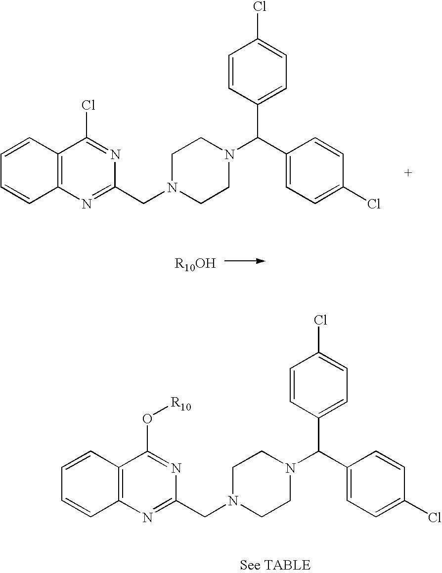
C1=CC2=C(C=C1)C(Cl)=NC(CN1CCN(C(C3=CC=C(Cl)C=C3)C3=CC=C(Cl)C=C3)CC1)=N2.C1=CC2=C(C=C1)C(O[R10])=NC(CN1CCN(C(C3=CC=C(Cl)C=C3)C3=CC=C(Cl)C=C3)CC1)=N2
